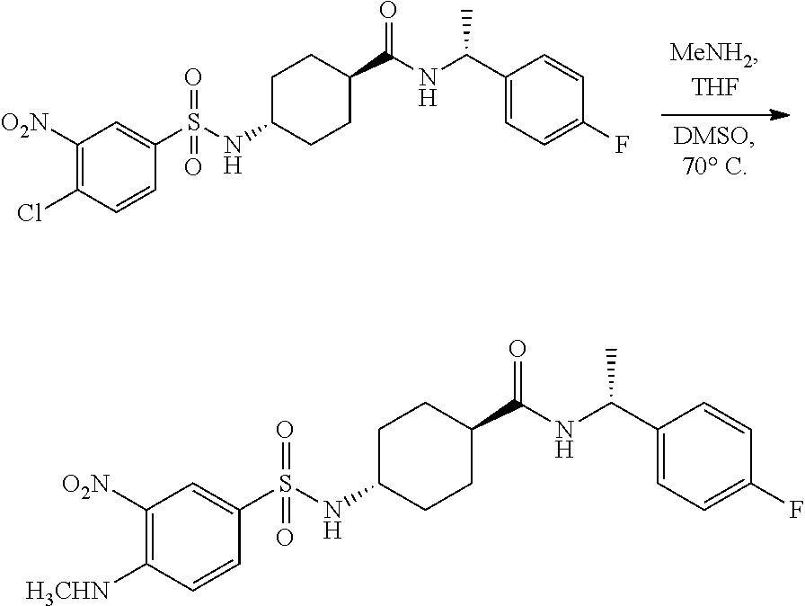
C1([O2N])=C(Cl)C=CC(S(NC2CCC(C(NC(C3=CC=C(F)C=C3)C)=O)CC2)(=O)=O)=C1.C1([O2N])=C([H3CHN])C=CC(S(NC2CCC(C(NC(C3=CC=C(F)C=C3)C)=O)CC2)(=O)=O)=C1
